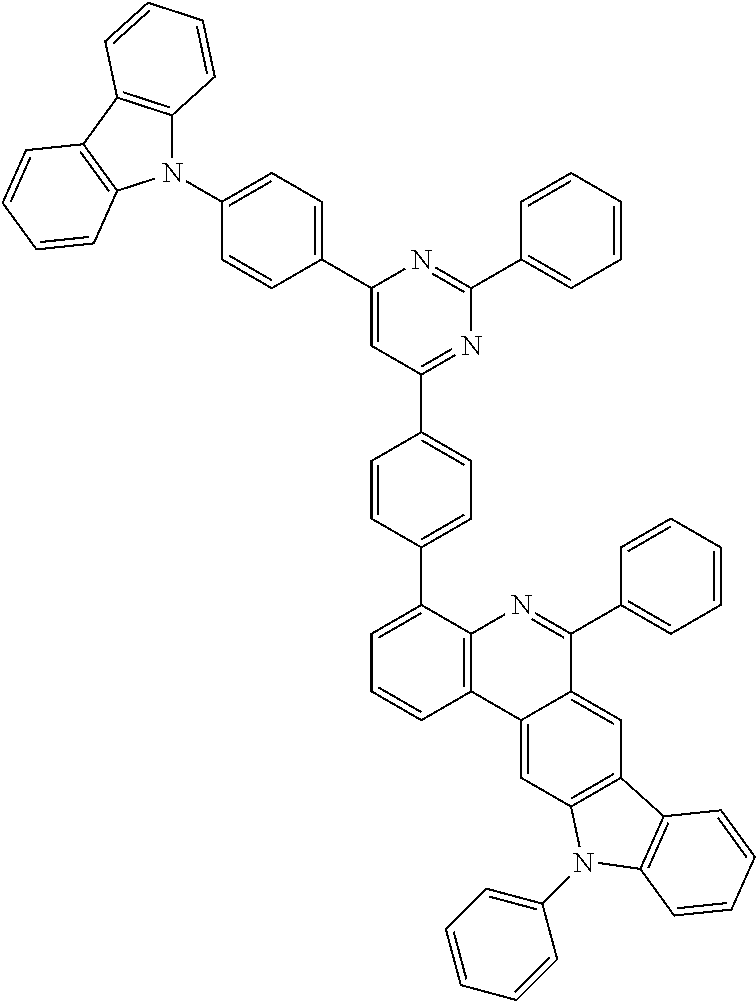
N1(C2=CC=C(C3=CC(C4=CC=C(C5=CC=CC6=C5N=C(C5=CC=CC=C5)C5=CC7=C(C=C65)N(C5=CC=CC=C5)C5=C7C=CC=C5)C=C4)=NC(C4=CC=CC=C4)=N3)C=C2)C2=C(C3=C1C=CC=C3)C=CC=C2
